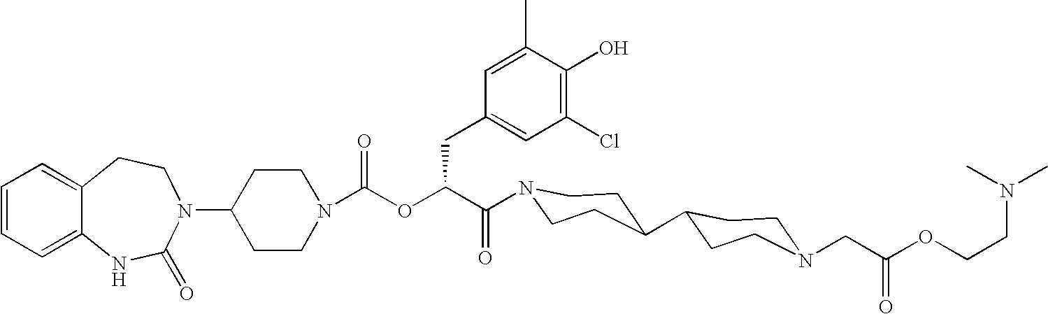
C12=CC=CC=C1NC(=O)N(C1CCN(C(OC(C(=O)N3CCC(C4CCN(CC(OCCN(C)C)=O)CC4)CC3)CC3=CC(Cl)=C(O)C(C)=C3)=O)CC1)CC2
